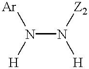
N(N([Z2])[H])([Ar])[H]
